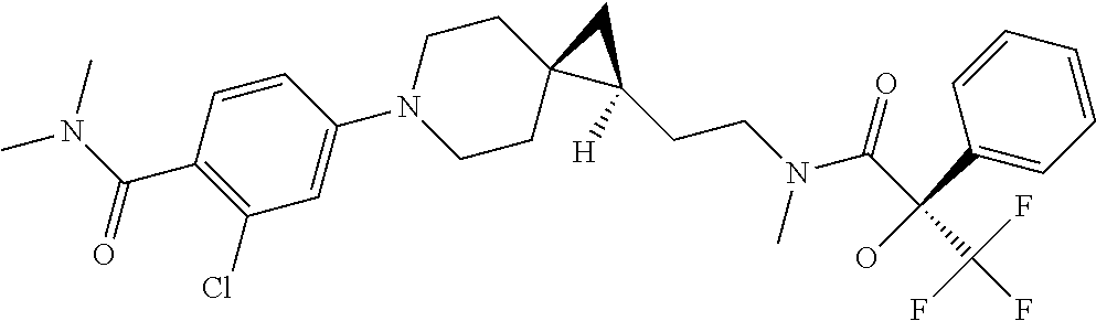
C1=CC(C(N(C)C)=O)=C(Cl)C=C1N1CCC2(CC1)C(CCN(C(C(C(F)(F)F)(O)C1=CC=CC=C1)=O)C)([H])C2
